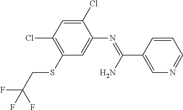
C1(Cl)=CC(Cl)=C(SCC(F)(F)F)C=C1N=C(C1=CN=CC=C1)N
